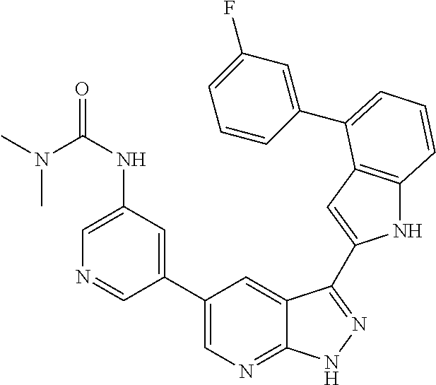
C1(C2=CN=C3C(=C2)C(C2=CC4=C(N2)C=CC=C4C2=CC(F)=CC=C2)=NN3)=CC(NC(N(C)C)=O)=CN=C1
